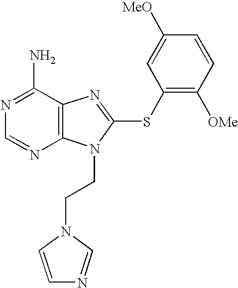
N1=C(N)C2=C(N=C1)N(CCN1C=CN=C1)C(SC1=C([OMe])C=CC([MeO])=C1)=N2
